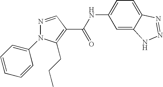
C1(N2N=CC(C(NC3=CC=C4C(=C3)NN=N4)=O)=C2CCC)=CC=CC=C1
